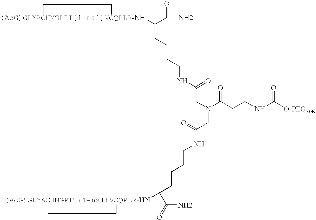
[(AcG)GLYACHMGPIT(1-nal)VCQPLR-NH]1(C(C(N)=O)CCCCNC(CN(CC(NCCCCC([(AcG)GLYACHMGPIT(1-nal)VCQPLR-HN]2CC2)C(=O)N)=O)C(CCNC(=O)[O-PEG30K])=O)=O)CC1
